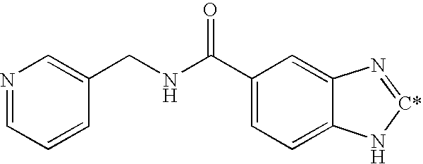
C1(C(NCC2=CN=CC=C2)=O)=CC=C2C(=C1)N=[C*]N2
